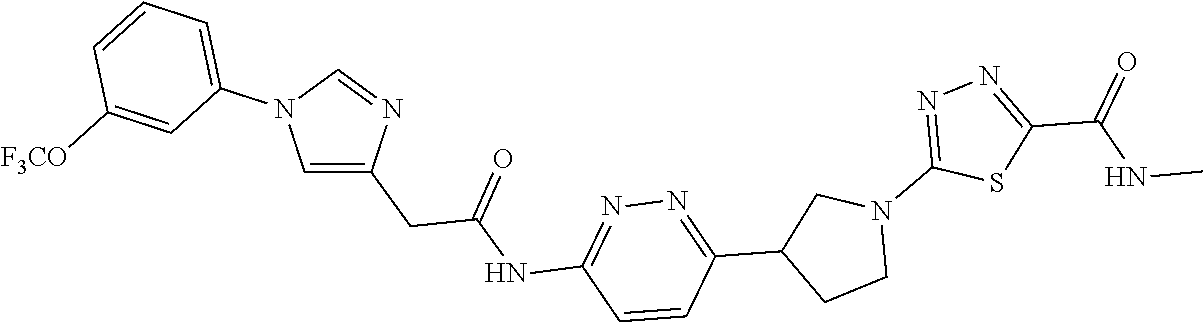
C1=C(CC(=O)NC2=NN=C(C3CCN(C4=NN=C(C(=O)NC)S4)C3)C=C2)N=CN1C1=CC=CC([F3CO])=C1
